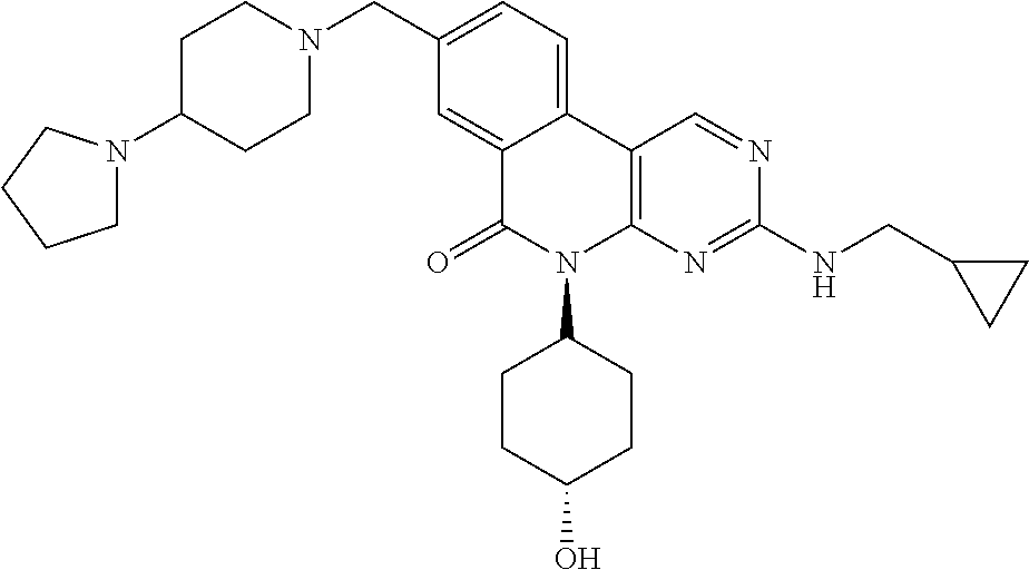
C1(CN2CCC(N3CCCC3)CC2)=CC=C2C(=C1)C(=O)N(C1CCC(O)CC1)C1=C2C=NC(NCC2CC2)=N1
